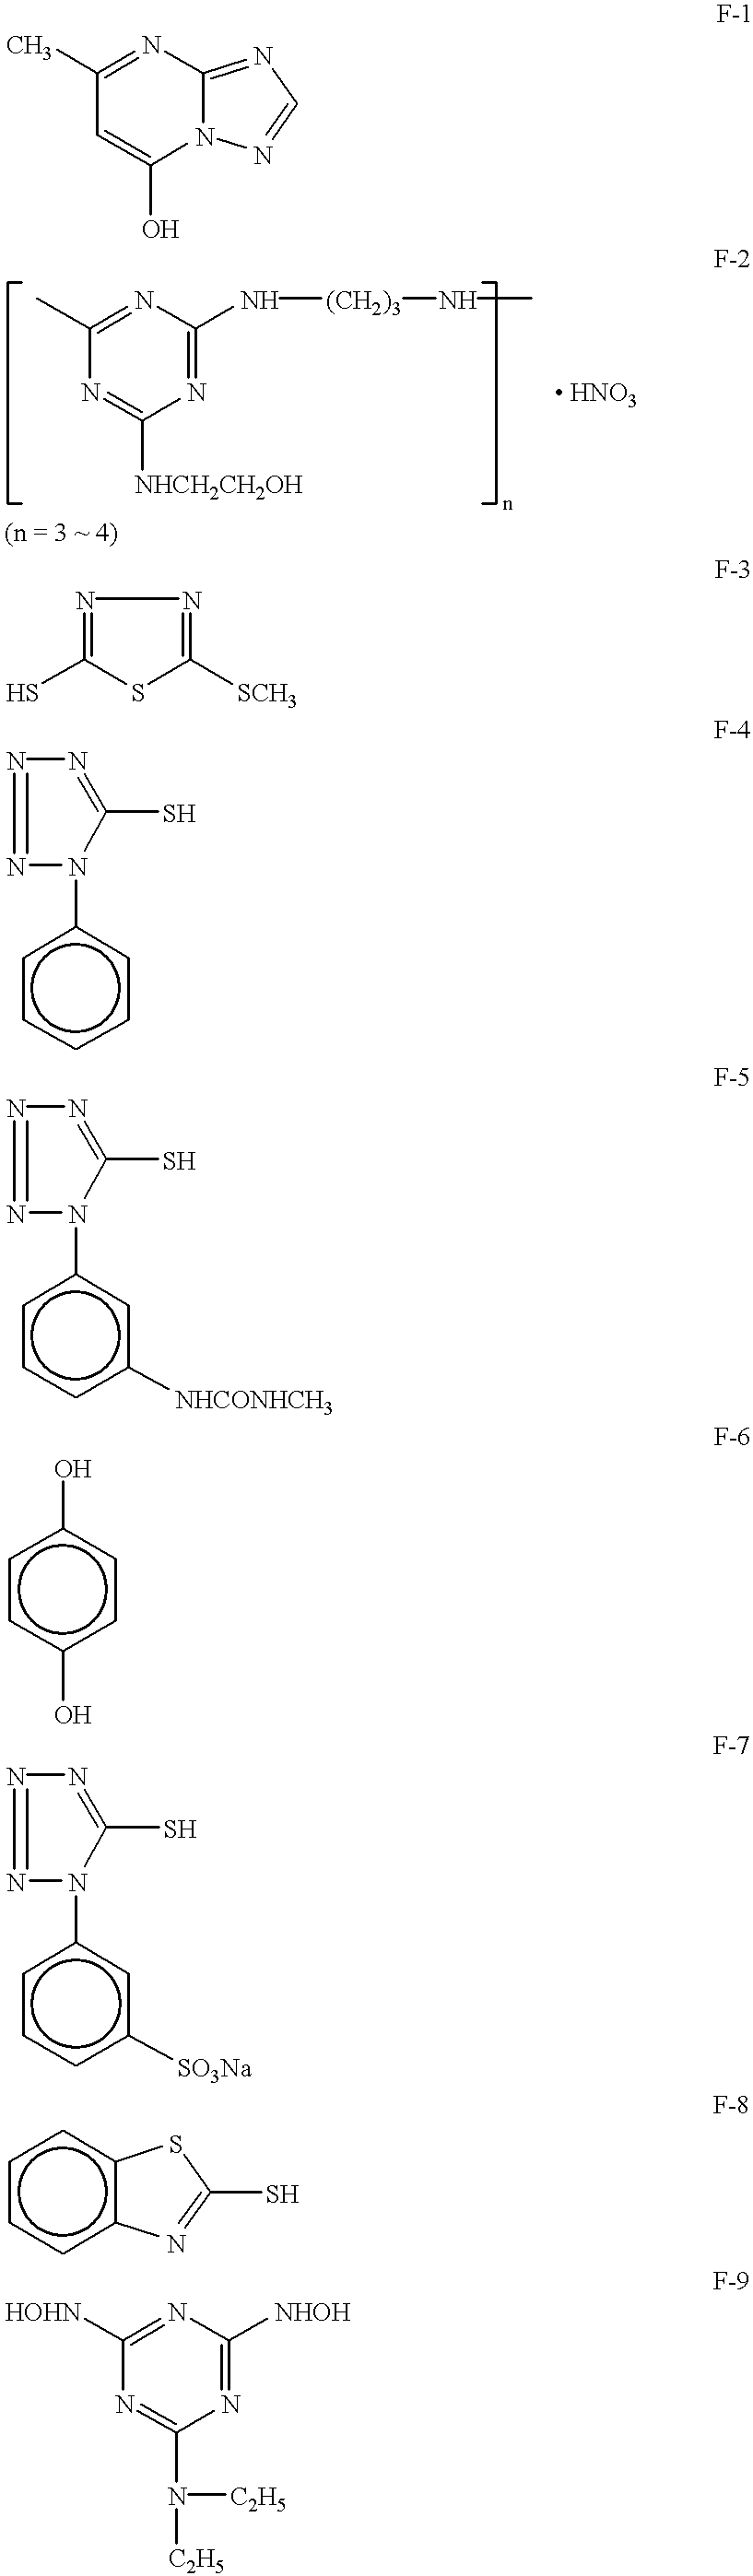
C1(C)=NC2=NC=NN2C(O)=C1.C1(C)=NC(N[(CH2)3]NC)=NC([NHCH2CH2OH])=N1.[ HNO3].C1(S)=NN=C([SCH3])S1.N1=C(S)N(c2ccccc2)N=N1.N1=C(S)N(c2cccc([NHCONHCH3])c2)N=N1.c1cc(O)ccc1O.N1=C(S)N(c2cccc([SO3Na])c2)N=N1.c1ccc2c(c1)SC(S)=N2.C1([HOHN])=NC([NHOH])=NC(N([C2H5])[C2H5])=N1
